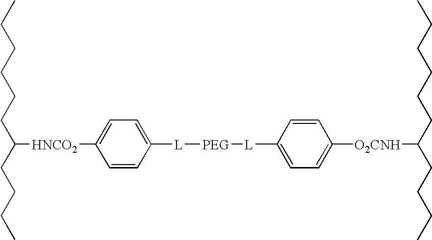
[HNCO2](C1=CC=C([L][PEG][L]C2=CC=C([O2CNH]C(CCCCCC)CCCC)C=C2)C=C1)C(CCCC)CCCCCC
